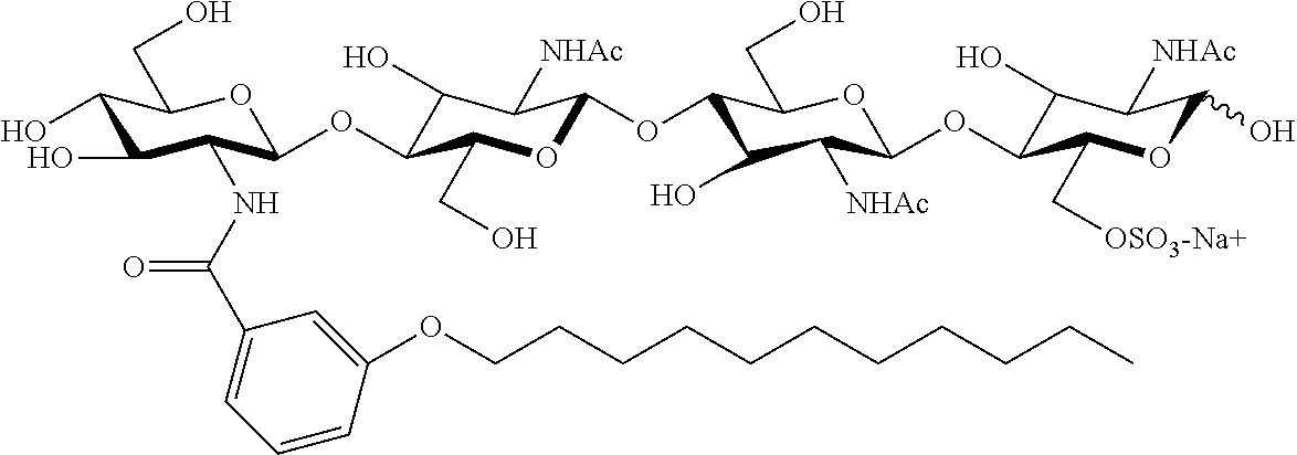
C1(O)C(O)C(NC(C2=CC=CC(OCCCCCCCCCCC)=C2)=O)C(OC2C(O)C([NHAc])C(OC3C(O)C([NHAc])C(OC4C(O)C([NHAc])C(O)OC4C[OSO3-Na+])OC3CO)OC2CO)OC1CO
